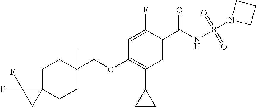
C1=C(F)C(C(NS(=O)(=O)N2CCC2)=O)=CC(C2CC2)=C1OCC1(C)CCC2(CC1)C(F)(F)C2
